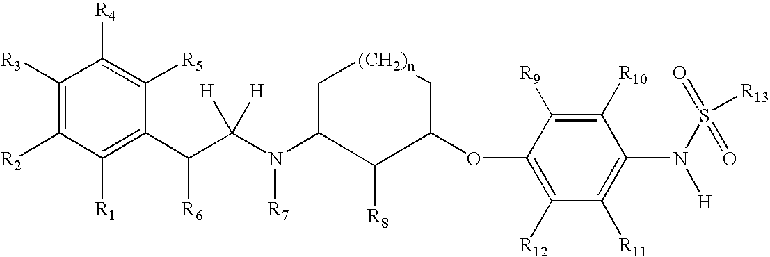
C1(C(C(N(C2C[(CH2)n]CC(OC3=C([R12])C([R11])=C(N(S(=O)(=O)[R13])[H])C([R10])=C3[R9])C2[R8])[R7])([H])[H])[R6])=C([R1])C([R2])=C([R3])C([R4])=C1[R5]
